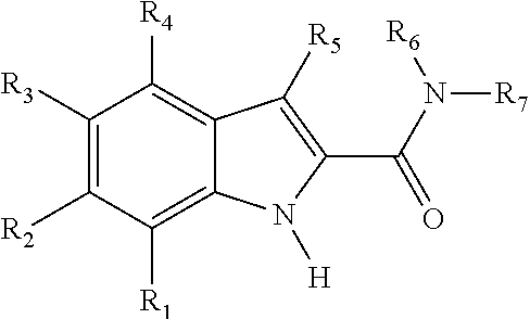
C12=C([R1])C([R2])=C([R3])C([R4])=C1C([R5])=C(C(=O)N([R7])[R6])N2[H]
